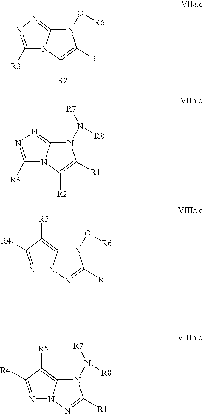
C1([R3])=NN=C2N1C([R2])=C([R1])N2O[R6].C1([R3])=NN=C2N1C([R2])=C([R1])N2N([R8])[R7].N1=C([R4])C([R5])=C2N1N=C([R1])N2O[R6].N1=C([R4])C([R5])=C2N1N=C([R1])N2N([R8])[R7]
